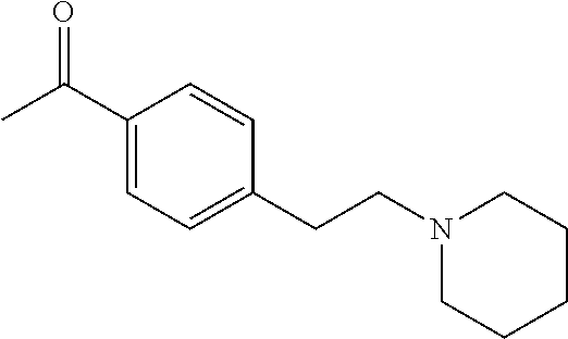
O=C(C1=CC=C(CCN2CCCCC2)C=C1)C
